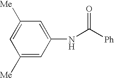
C1=C([Me])C=C(NC([Ph])=O)C=C1[Me]
